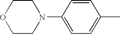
C1COCCN1C1=CC=C(C)C=C1
